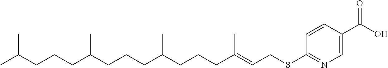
C1(SCC=C(CCCC(CCCC(CCCC(C)C)C)C)C)=NC=C(C(=O)O)C=C1
